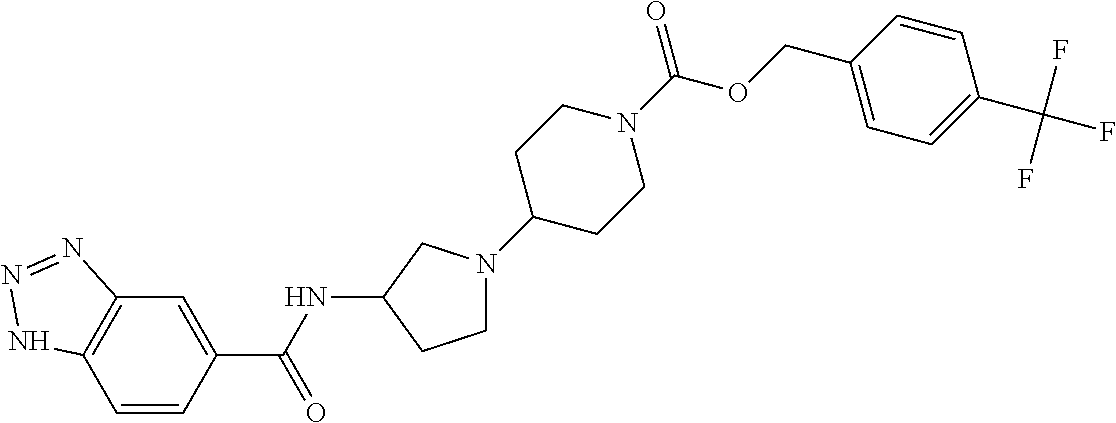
C1=CC(C(NC2CN(C3CCN(C(OCC4=CC=C(C(F)(F)F)C=C4)=O)CC3)CC2)=O)=CC2=C1NN=N2
